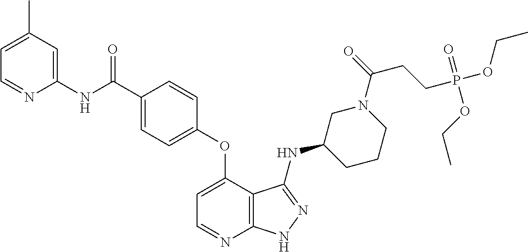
C1(NC(C2=CC=C(OC3=CC=NC4=C3C(NC3CCCN(C(=O)CCP(OCC)(=O)OCC)C3)=NN4)C=C2)=O)=CC(C)=CC=N1
